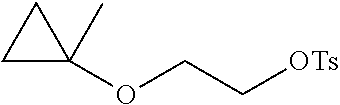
C1C(C)(OCC[OTs])C1
